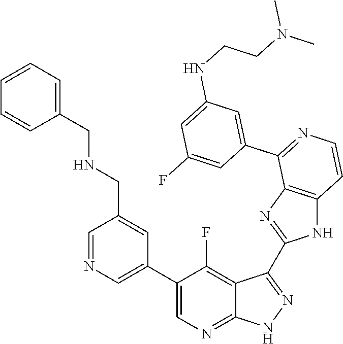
C1=NC=C(C2=CN=C3C(=C2F)C(C2=NC4=C(N2)C=CN=C4C2=CC(NCCN(C)C)=CC(F)=C2)=N[N H]3)C=C1CNCC1=CC=CC=C1
